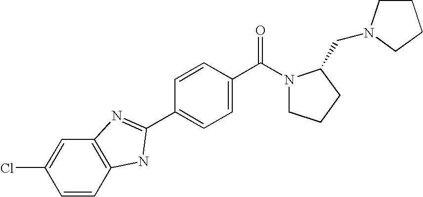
C1=CC2=C(C=C1Cl)N=C(C1=CC=C(C(=O)N3CCCC3CN3CCCC3)C=C1)N2
